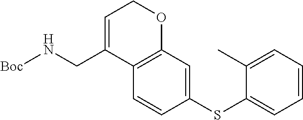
C1=CC(SC2=CC=CC=C2C)=CC2=C1C(CN[Boc])=CCO2
